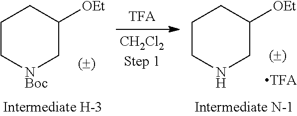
C1C[NBoc]CC([OEt])C1.C1CNCC([OEt])C1
